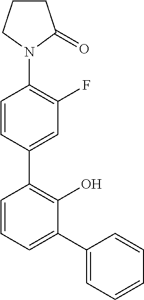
N1(C2=C(F)C=C(C3=C(O)C(C4=CC=CC=C4)=CC=C3)C=C2)C(=O)CCC1
